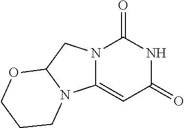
O=C1NC(=O)N2C(=C1)N1C(C2)OCCC1
